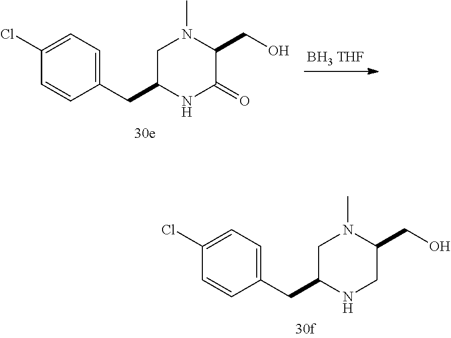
C1(CC2CN(C)C(CO)C(=O)N2)=CC=C(Cl)C=C1.[BH3 THF].C1(CC2CN(C)C(CO)CN2)=CC=C(Cl)C=C1
